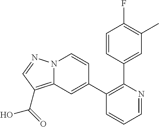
C1=NC(C2=CC(C)=C(F)C=C2)=C(C2=CC3=C(C(=O)O)C=NN3C=C2)C=C1
